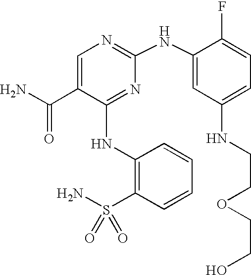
N(C1=NC(NC2=CC(NCCOCCO)=CC=C2F)=NC=C1C(N)=O)C1=C(S(N)(=O)=O)C=CC=C1
